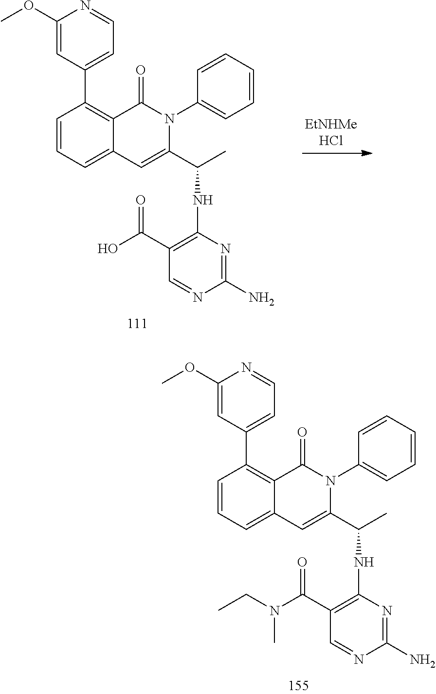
C1(OC)=CC(C2=C3C(=CC=C2)C=C(C(C)NC2=C(C(O)=O)C=NC(N)=N2)N(C2=CC=CC=C2)C3=O)=CC=N1.C1(OC)=CC(C2=C3C(=CC=C2)C=C(C(C)NC2=C(C(N(CC)C)=O)C=NC(N)=N2)N(C2=CC=CC=C2)C3=O)=CC=N1
